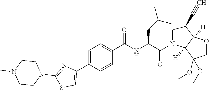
C1=C(C2=CSC(N3CCN(C)CC3)=N2)C=CC(C(=O)NC(CC(C)C)C(=O)N2CC(C#C)C3([H])C2([H])C(OC)(OC)CO3)=C1
